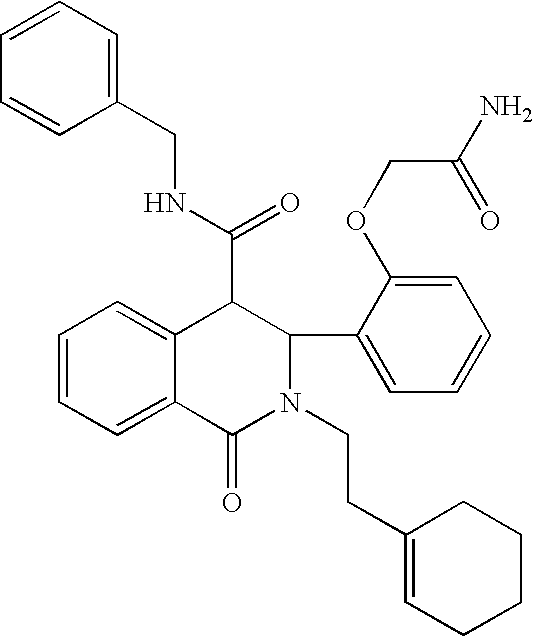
C1=CC=C2C(=C1)C(C(=O)NCC1=CC=CC=C1)C(C1=CC=CC=C1OCC(N)=O)N(CCC1=CCCCC1)C2=O
